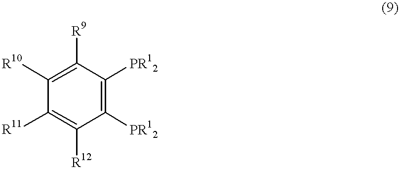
C1([PR12])=C([PR12])C([R9])=C([R10])C([R11])=C1[R12]
